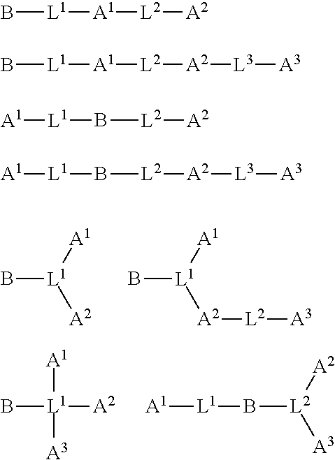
B[L1]([A2])[A1].B[L1]([A2][L2][A3])[A1].B[L1]([A3])([A1])[A2].[A1][L1]B[L2]([A2])[A3].B[L1][A1][L2][A2].B[L1][A1][L2][A2][L3][A3].[A1][L1]B[L2][A2].[A1][L1]B[L2][A2][L3][A3]
